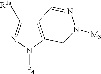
C12=C(N([P4])N=C1[R1a])CN([M3])N=C2
